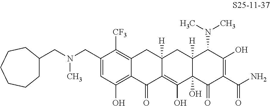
C1=C(CN(CC2CCCCCC2)C)C([CF3])=C2C(=C1O)C(=O)C1=C(O)C3(O)C([H])(CC1([H])C2)C(N(C)C)C(O)=C(C(N)=O)C3=O
